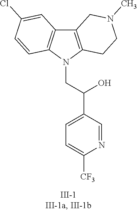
N1(CC(C2=CC=C([CF3])N=C2)O)C2=C(C3=C1C=CC(Cl)=C3)CN(C)CC2
